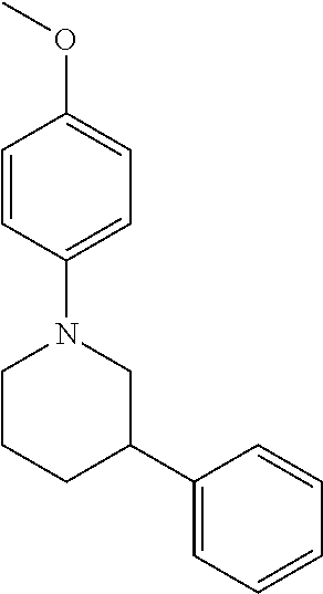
C1=CC(N2CCCC(C3=CC=CC=C3)C2)=CC=C1OC
